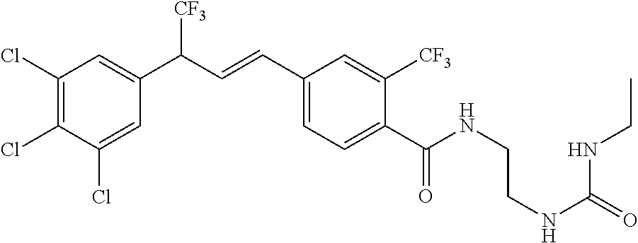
C1(Cl)=C(Cl)C(Cl)=CC(C(C=CC2=CC=C(C(NCCNC(NCC)=O)=O)C([CF3])=C2)[CF3])=C1
